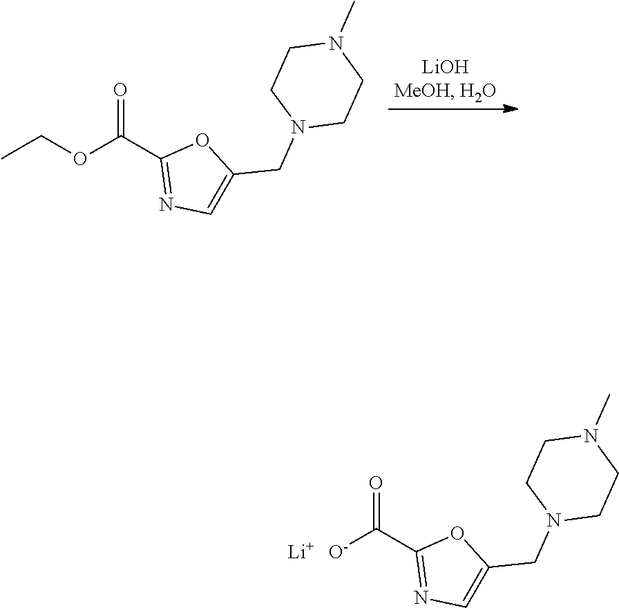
CCOC(C1=NC=C(CN2CCN(C)CC2)O1)=O.[O-]C(C1=NC=C(CN2CCN(C)CC2)O1)=O.[Li]
